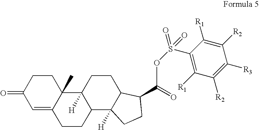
C1([R2])=C([R1])C(S(OC(C2C3C([H])(C4CCC5=CC(=O)CCC5(C)C4([H])CC3)CC2)=O)(=O)=O)=C([R1])C([R2])=C1[R3]
